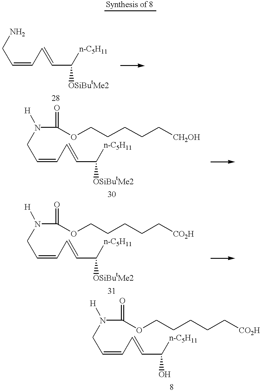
C(C([n-C5H11])[OSiButMe2])=CC=CCN.C(C([n-C5H11])O)=CC=CCN(C(OCCCCC[CO2H])=O)[H].C(C([n-C5H11])[OSiButMe2])=CC=CCN([H])C(OCCCCC[CH2OH])=O.C(C([n-C5H11])[OSiButMe2])=CC=CCN([H])C(OCCCCC[CO2H])=O
